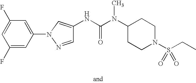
C1(F)=CC(N2C=C(NC(=O)N(C)C3CCN(S(CC)(=O)=O)CC3)C=N2)=CC(F)=C1
